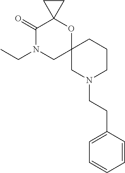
C1(=O)N(CC)CC2(OC13CC3)CN(CCC1=CC=CC=C1)CCC2
